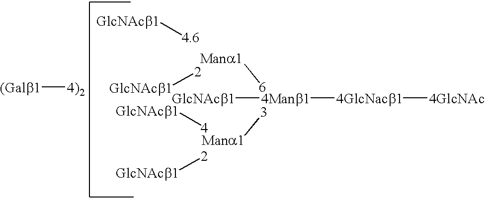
[Mana1][6].[3][Mana1].[4Manb1]([4GlcNacb1][4GlcNAc])[GlcNAcb1].[GlcNAcb1][4.6].[2][GlcNAcb1].[GlcNAcb1][4].[2][GlcNAcb1].[(Galb1][4)2]
